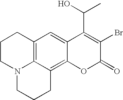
C12=C3C(=C4C(=C1)C(C(C)O)=C(Br)C(=O)O4)CCCN3CCC2
